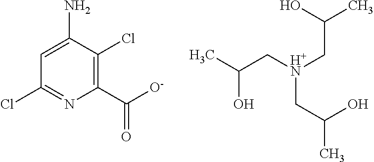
C1(N)=CC(Cl)=NC(C([O-])=O)=C1Cl.CC(C[H+N](CC(C)O)CC(C)O)O
